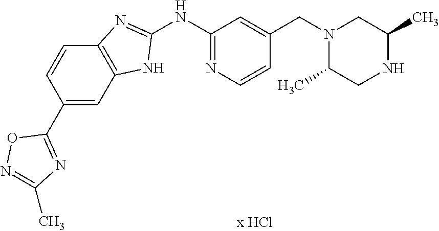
C1(NC2=NC=CC(CN3C(C)CNC(C)C3)=C2)=NC2=C(N1)C=C(C1=NC(C)=NO1)C=C2
